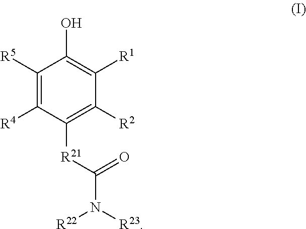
C1([R5])=C([R4])C([R21]C(N([R23])[R22])=O)=C([R2])C([R1])=C1O
